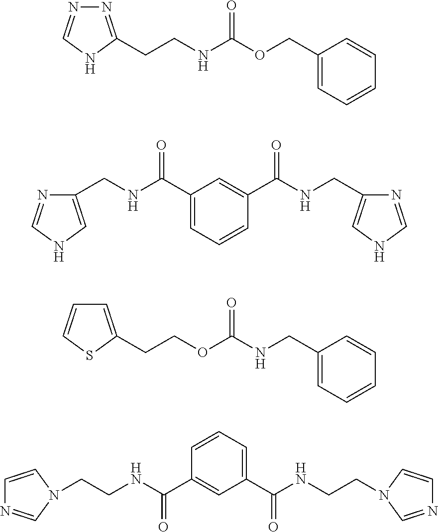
N1=C(CCNC(OCC2=CC=CC=C2)=O)NC=N1.C1(CNC(C2=CC=CC(C(NCC3=CNC=N3)=O)=C2)=O)=CNC=N1.C1=C(CCOC(NCC2=CC=CC=C2)=O)SC=C1.C1(C(NCCN2C=CN=C2)=O)=CC=CC(C(NCCN2C=CN=C2)=O)=C1
